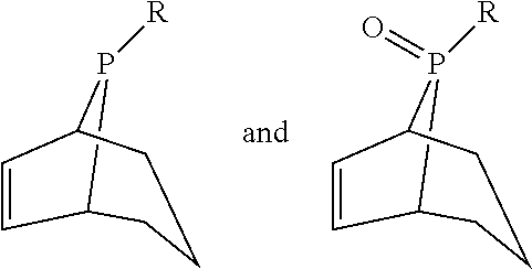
C12CCCC(P1[R])C=C2.C12CCCC(P1([R])=O)C=C2
